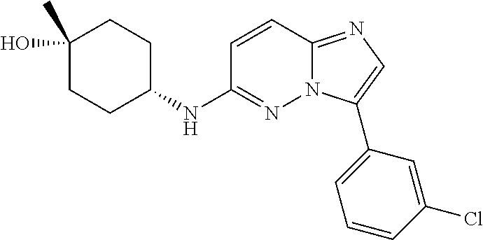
C1(NC2=NN3C(=NC=C3C3=CC=CC(Cl)=C3)C=C2)CCC(O)(C)CC1
